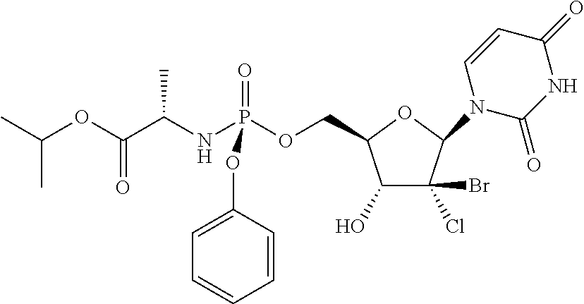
C1=C(OP(=O)(OCC2C(O)C(Cl)(Br)C(N3C(=O)NC(=O)C=C3)O2)NC(C(OC(C)C)=O)C)C=CC=C1
